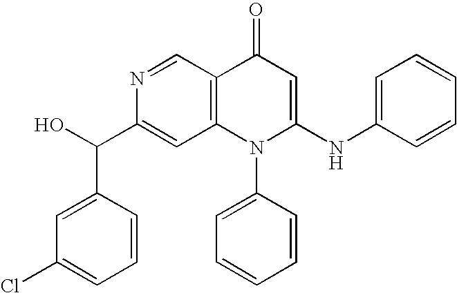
C(C1=CC2=C(C=N1)C(=O)C=C(NC1=CC=CC=C1)N2C1=CC=CC=C1)(O)C1=CC(Cl)=CC=C1
